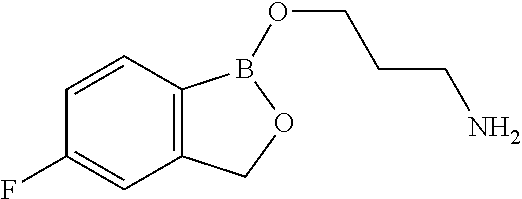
C12=C(C=CC(F)=C1)B(OCCCN)OC2
